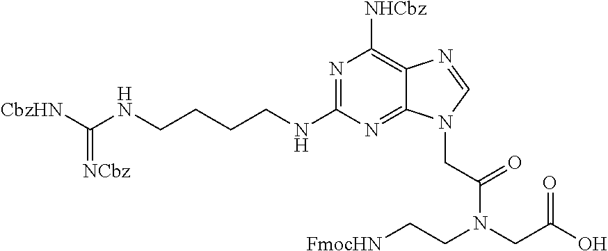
[CbzHN]C(NCCCCNC1=NC([NHCbz])=C2C(=N1)N(CC(N(CC[FmocHN])CC(O)=O)=O)C=N2)=[NCbz]
